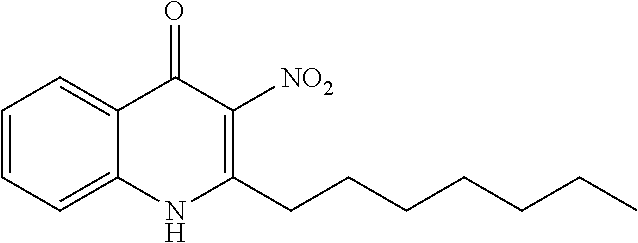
C1=CC=C2C(=C1)C(=O)C([NO2])=C(CCCCCCC)N2
